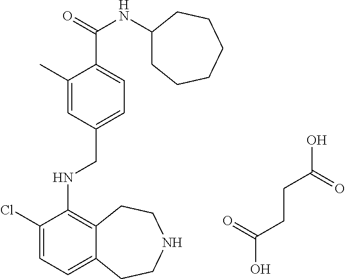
C1(Cl)=CC=C2C(=C1NCC1=CC=C(C(NC3CCCCCC3)=O)C(C)=C1)CCNCC2.OC(CCC(O)=O)=O
